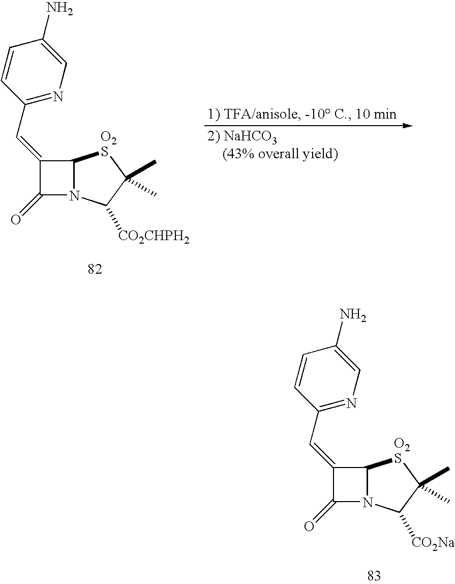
C1(C=C2C(=O)N3C2[O2S]C(C)(C)C3[CO2CHPH2])=NC=C(N)C=C1.C1(C=C2C(=O)N3C2[O2S]C(C)(C)C3[CO2Na])=NC=C(N)C=C1
